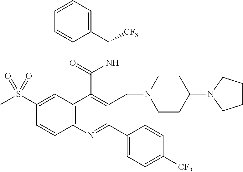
C1(C(=O)NC([CF3])C2=CC=CC=C2)=C(CN2CCC(N3CCCC3)CC2)C(C2=CC=C([CF3])C=C2)=NC2=C1C=C(S(C)(=O)=O)C=C2
